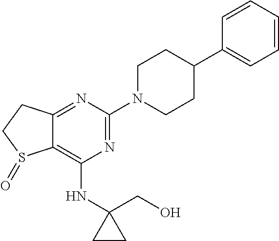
N1=C(N2CCC(C3=CC=CC=C3)CC2)N=C2C(=C1NC1(CO)CC1)S(=O)CC2
